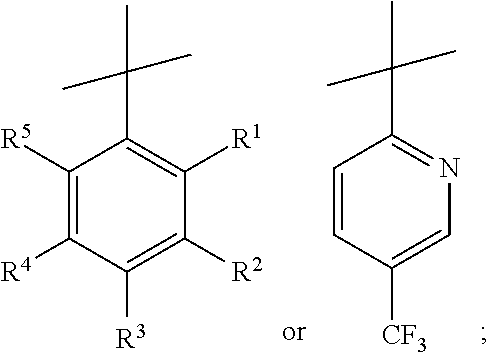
C1([R5])=C([R4])C([R3])=C([R2])C([R1])=C1C(C)(C)C.C1=CC([CF3])=CN=C1C(C)(C)C
